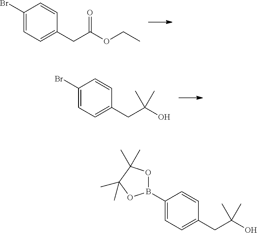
C1(Br)=CC=C(CC(OCC)=O)C=C1.C1(Br)=CC=C(CC(O)(C)C)C=C1.C1(B2OC(C)(C)C(C)(C)O2)=CC=C(CC(O)(C)C)C=C1
